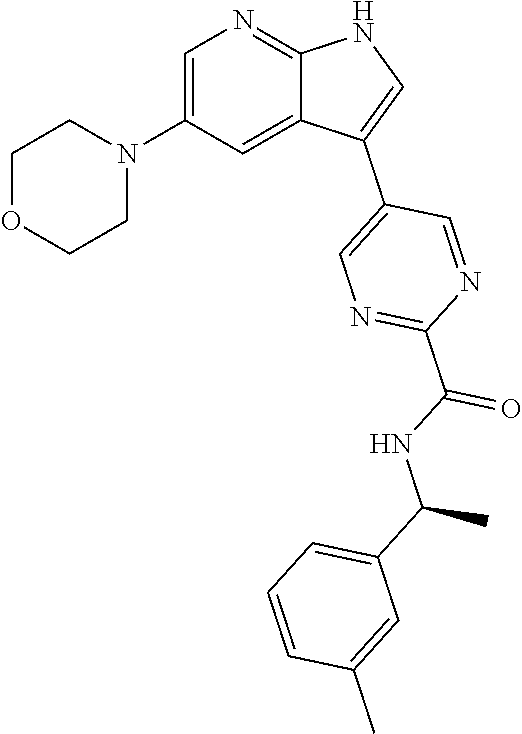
C1=C(N2CCOCC2)C=C2C(=N1)NC=C2C1=CN=C(C(NC(C2=CC=CC(C)=C2)C)=O)N=C1
